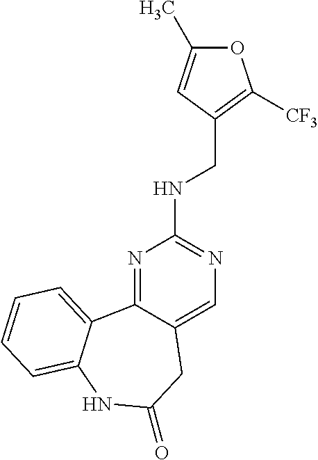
N1=C2C(=CN=C1NCC1=C([CF3])OC(C)=C1)CC(=O)NC1=CC=CC=C21
